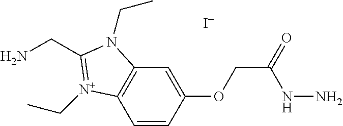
C1=CC(OCC(NN)=O)=CC2=C1[N+](CC)=C(CN)N2CC.[I-]
